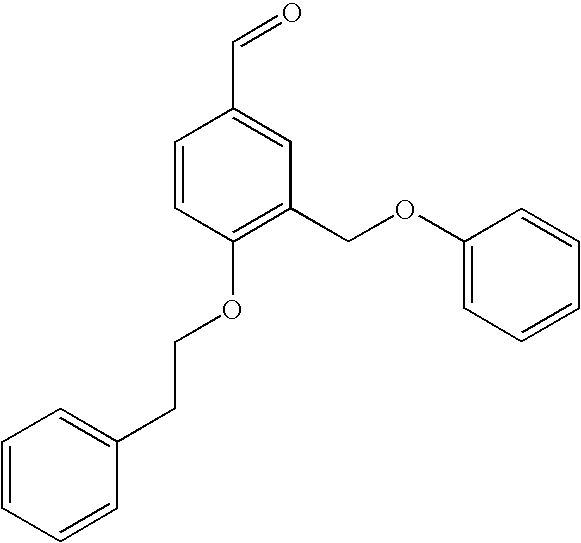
C1=CC(OCCC2=CC=CC=C2)=C(COC2=CC=CC=C2)C=C1C=O
